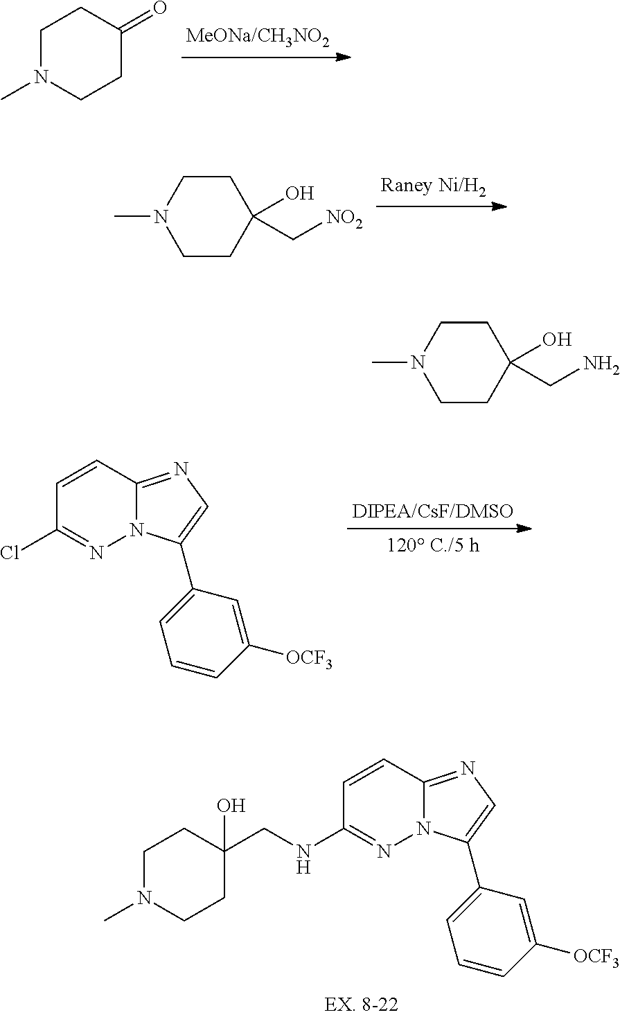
C1=CC2=NC=C(C3=CC=CC([OCF3])=C3)N2N=C1NCC1(O)CCN(C)CC1.C1N(C)CCC(=O)C1.C1CN(C)CCC1(O)C[NO2].C1=CC2=NC=C(C3=CC=CC([OCF3])=C3)N2N=C1Cl.C1CN(C)CCC1(O)CN
